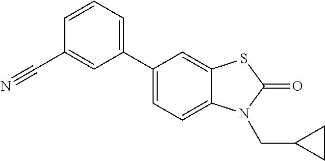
C1(C2=CC=C3C(=C2)SC(=O)N3CC2CC2)=CC=CC(C#N)=C1
